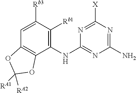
C1(NC2=NC(N)=NC([X])=N2)=C([Rb1])C([Rb3])=CC2=C1OC([RA1])([RA2])O2
